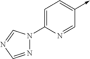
C1(->C)=CC=C(N2N=CN=C2)N=C1
